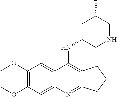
COC1=C(OC)C=C2C(=C1)C(NC1CNCC(C)C1)=C1C(=N2)CCC1
